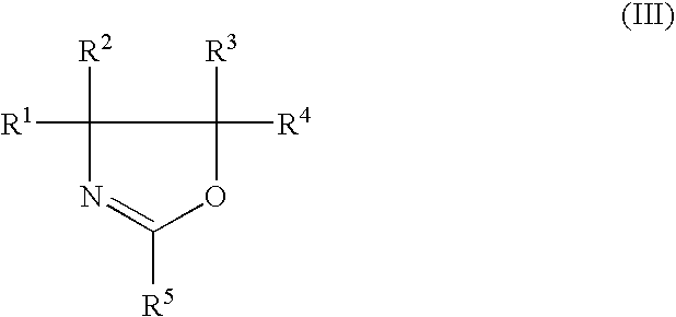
C1([R2])([R1])N=C([R5])OC1([R4])[R3]
